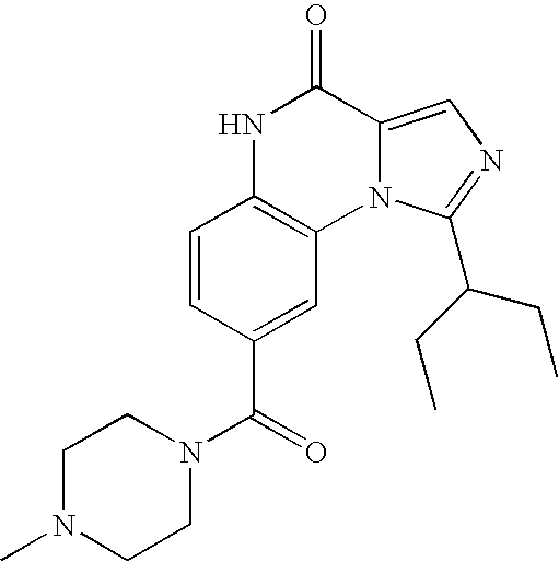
C1=CC(C(=O)N2CCN(C)CC2)=CC2=C1NC(=O)C1=CN=C(C(CC)CC)N21
